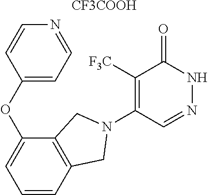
C1([F3C])=C(N2CC3=C(C(OC4=CC=NC=C4)=CC=C3)C2)C=NNC1=O.[CF3COOH]
